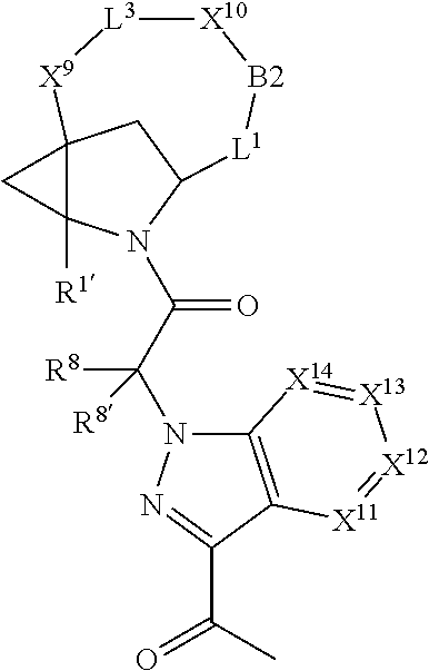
C12([R1])N(C(C(N3C4=C(C(C(C)=O)=N3)[X11]=[X12][X13]=[X14]4)([R8])[R8])=O)C3CC1([X9][L3][X10][B2][L1]3)C2
